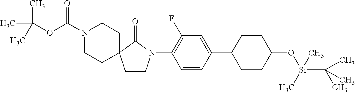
C1(N2CCC3(C2=O)CCN(C(OC(C)(C)C)=O)CC3)=C(F)C=C(C2CCC(O[Si](C(C)(C)C)(C)C)CC2)C=C1
